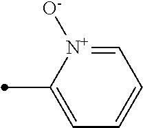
C1=[N+]([O-])C(C)=CC=C1
